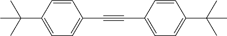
C1=C(C(C)(C)C)C=CC(C#CC2=CC=C(C(C)(C)C)C=C2)=C1
